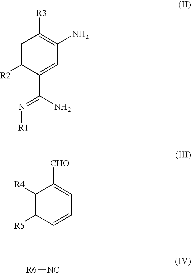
C1=C([R2])C(C(N)=N[R1])=CC(N)=C1[R3].C1([R4])=C([R5])C=CC=C1[CHO].[R6][NC]
